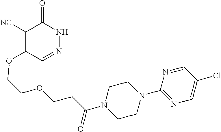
C1([NC])=C(OCCOCCC(N2CCN(C3=NC=C(Cl)C=N3)CC2)=O)C=NNC1=O
